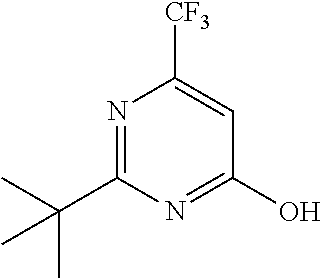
N1=C(C(C)(C)C)N=C(O)C=C1[CF3]
